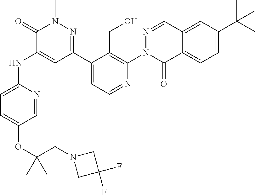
C1=C(OC(CN2CC(F)(F)C2)(C)C)C=NC(NC2=CC(C3=CC=NC(N4N=CC5=CC(C(C)(C)C)=CC=C5C4=O)=C3CO)=NN(C)C2=O)=C1
